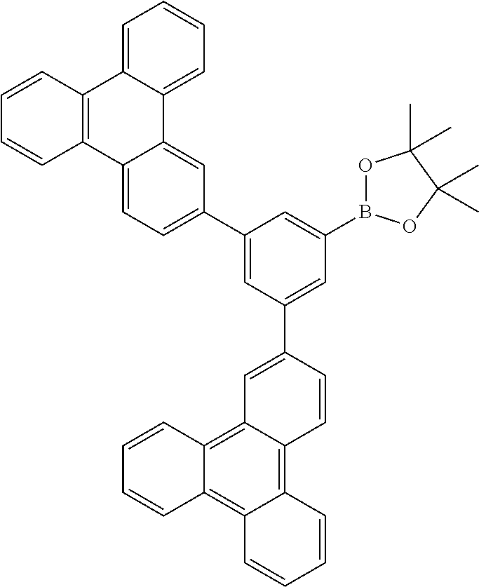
C12=CC=C(C3=CC(C4=CC5=C6C(=C7C(=C5C=C4)C=CC=C7)C=CC=C6)=CC(B4OC(C)(C)C(C)(C)O4)=C3)C=C1C1=CC=CC=C1C1=C2C=CC=C1
